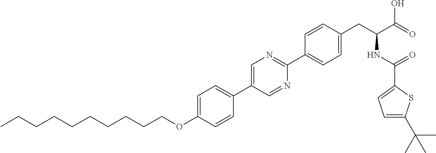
C(OC1=CC=C(C2=CN=C(C3=CC=C(CC(NC(=O)C4=CC=C(C(C)(C)C)S4)C(=O)O)C=C3)N=C2)C=C1)CCCCCCCCC
